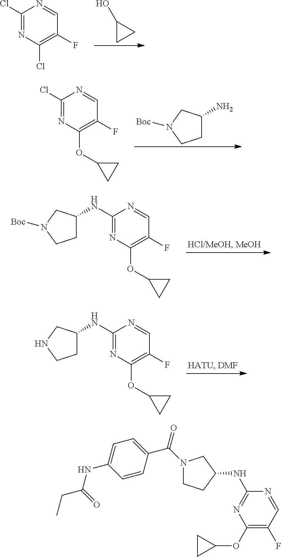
C1C(N)CN([Boc])C1.ClC1=NC(OC2CC2)=C(F)C=N1.C1C(NC2=NC(OC3CC3)=C(F)C=N2)CN([Boc])C1.C1C(NC2=NC(OC3CC3)=C(F)C=N2)CNC1.C1(O)CC1.N1=C(Cl)N=CC(F)=C1Cl.N1(C(C2=CC=C(NC(CC)=O)C=C2)=O)CCC(NC2=NC(OC3CC3)=C(F)C=N2)C1
